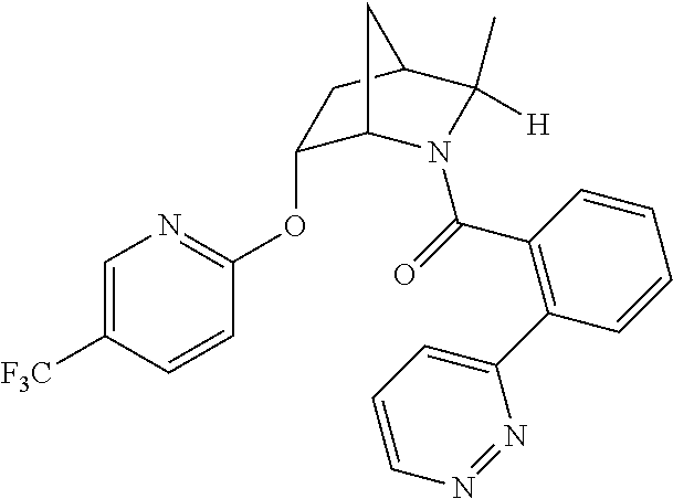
C1=C([F3C])C=CC(OC2C3N(C(=O)C4=C(C5=CC=CN=N5)C=CC=C4)C([H])(C)C(C2)C3)=N1
